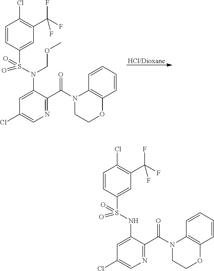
C1=CC(S(=O)(=O)NC2=CC(Cl)=CN=C2C(N2CCOC3=C2C=CC=C3)=O)=CC(C(F)(F)F)=C1Cl.C1=CC(S(=O)(=O)N(C2=CC(Cl)=CN=C2C(N2CCOC3=C2C=CC=C3)=O)COC)=CC(C(F)(F)F)=C1Cl.[HCl/Dioxane]
